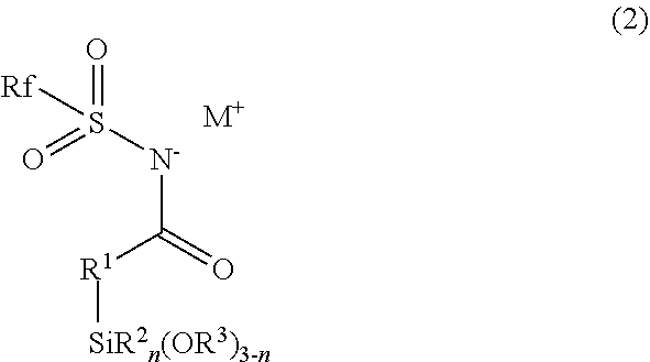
[N-](C(=O)[R1][SiR2n(OR3)3-n])S([Rf])(=O)=O.[M+]
